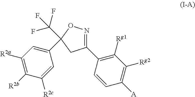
N1=C(C2=C([Rg1])C([Rg2])=C([A])C=C2)CC(C2=CC([R2a])=C([R2b])C([R2c])=C2)(C(F)(F)F)O1
